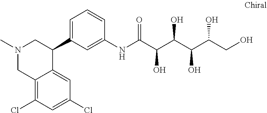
N1(C)CC2=C(Cl)C=C(Cl)C=C2C(C2=CC=CC(NC(C(C(C(C(CO)O)O)O)O)=O)=C2)C1
